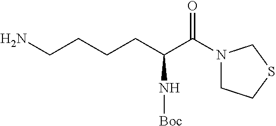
NCCCCC(C(N1CCSC1)=O)N[Boc]
